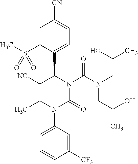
C1=C(S(C)(=O)=O)C(C2N(C(N(CC(O)C)CC(C)O)=O)C(=O)N(C3=CC=CC([CF3])=C3)C(C)=C2[NC])=CC=C1[CN]
